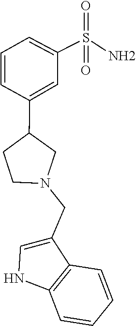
C1(CN2CC(C3=CC(S(N)(=O)=O)=CC=C3)CC2)=CNC2=C1C=CC=C2
